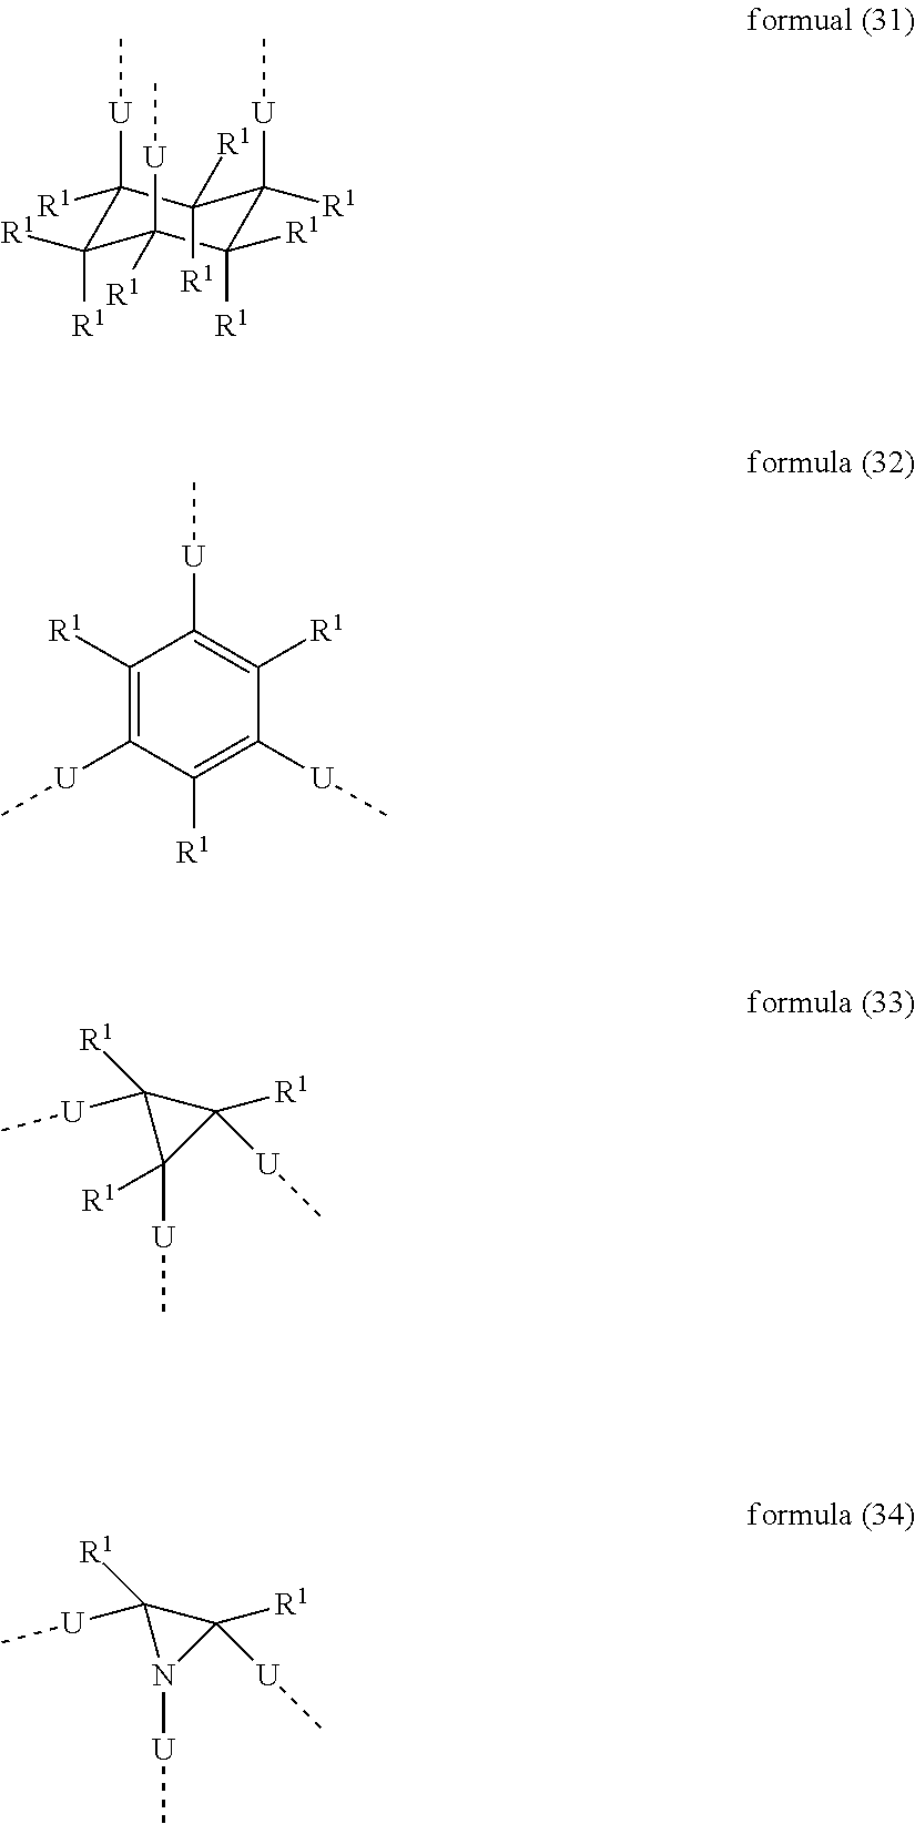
C1([U]C)([R1])C([R1])([R1])C([U]C)([R1])C([R1])([R1])C([R1])([U]C)C1([R1])[R1].C1([R1])=C([U]C)C([R1])=C([U]C)C([R1])=C1[U]C.C1([R1])([U]C)C([R1])([U]C)C1([U]C)[R1].C1([R1])([U]C)C([R1])([U]C)N1[U]C
